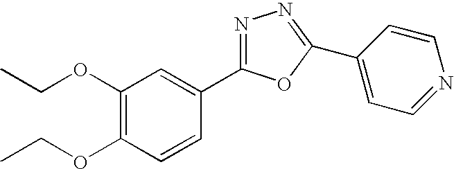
C1(OCC)=C(OCC)C=CC(C2=NN=C(C3=CC=NC=C3)O2)=C1
